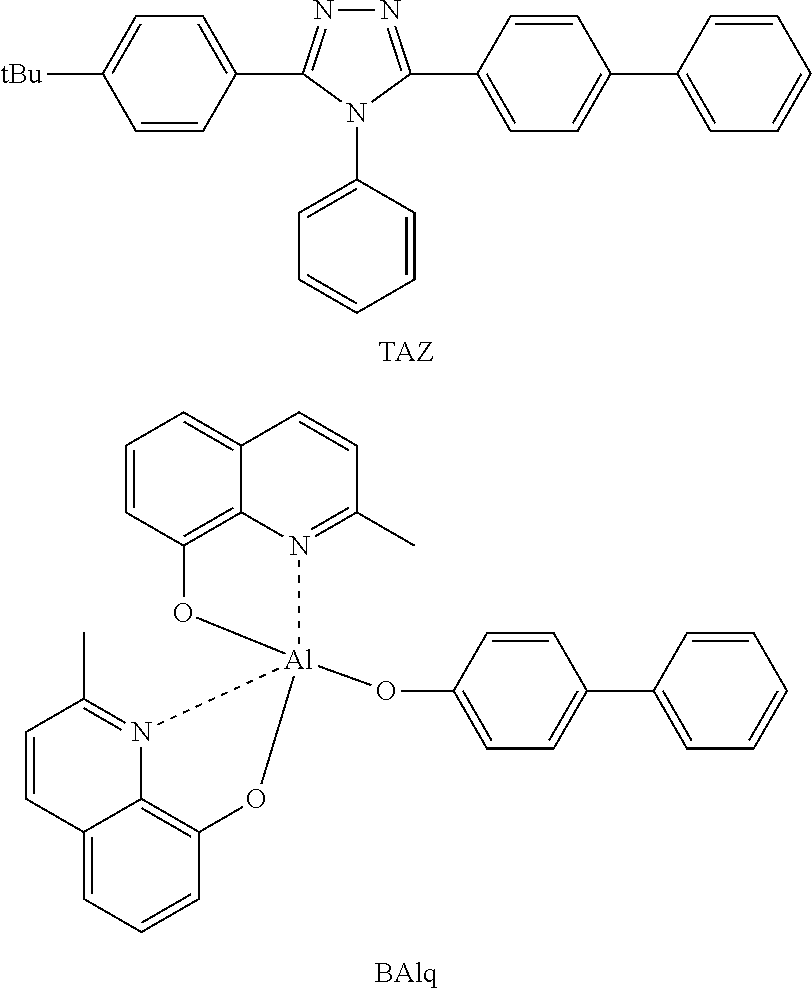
N1=C(C2=CC=C(C3=CC=CC=C3)C=C2)N(C2=CC=CC=C2)C(C2=CC=C([tBu])C=C2)=N1.C1=CC2=C3C(=C1)C=CC(C)=N3[Al]1(OC3=CC=C(C4=CC=CC=C4)C=C3)(O2)N2=C(C)C=CC3=CC=CC(=C32)O1
